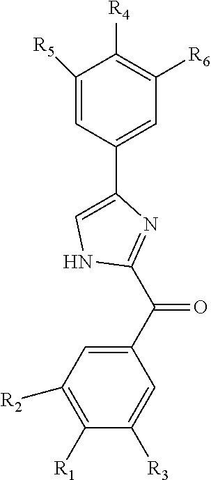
C1([R5])=CC(C2=CNC(C(C3=CC([R2])=C([R1])C([R3])=C3)=O)=N2)=CC([R6])=C1[R4]
